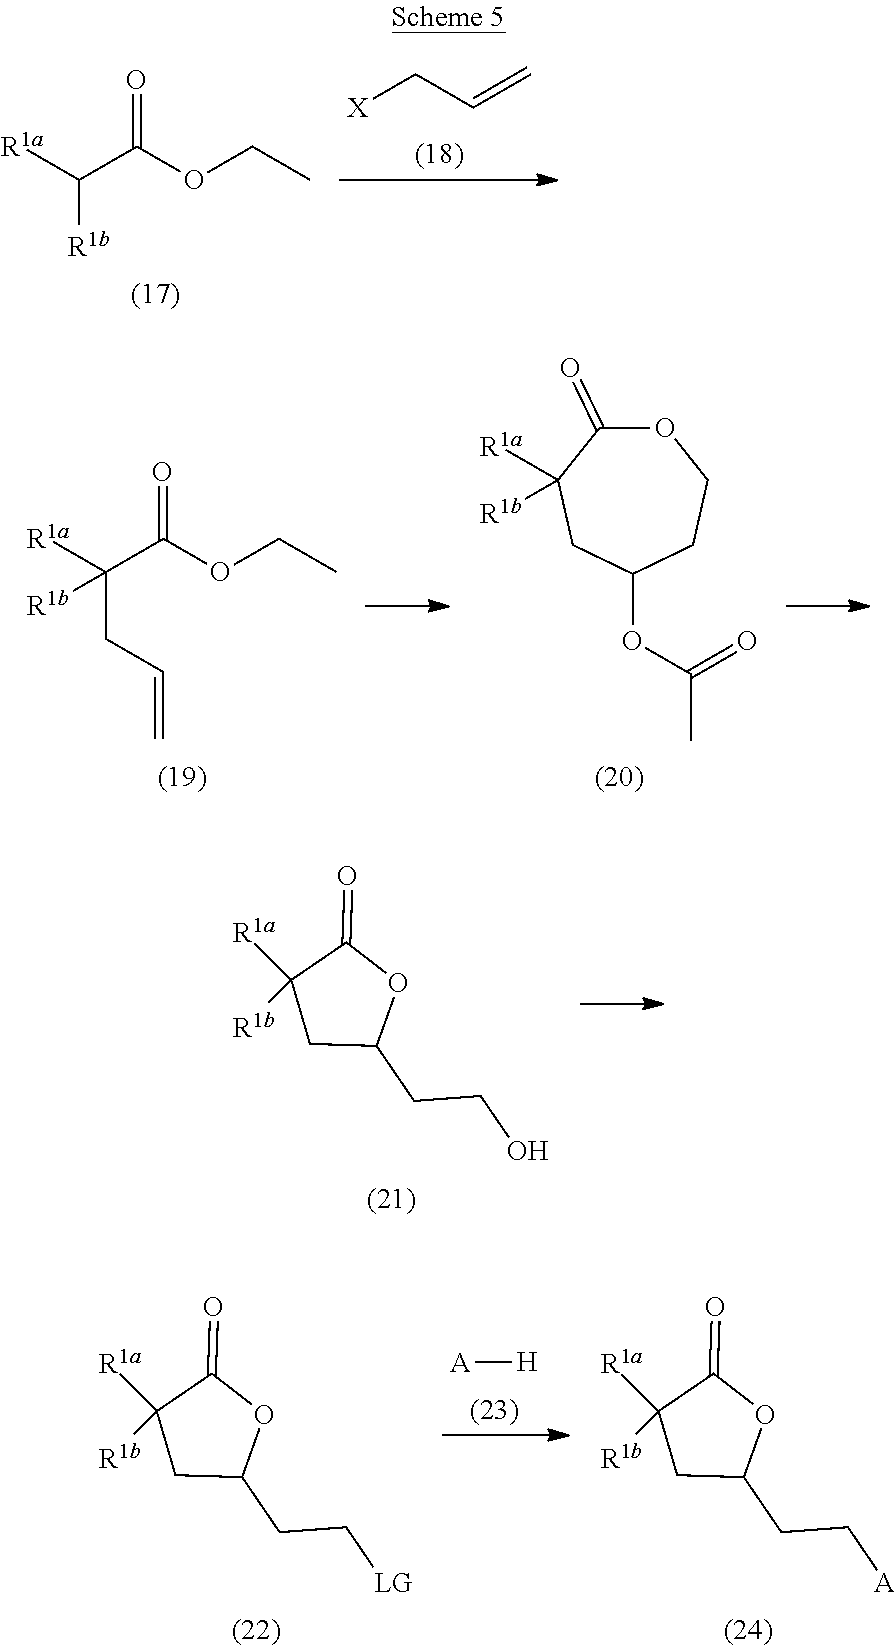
[X]CC=C.O=C(C([R1b])[R1a])OCC.O1C(=O)C([R1a])([R1b])CC(OC(=O)C)CC1.O=C(C([R1b])([R1a])CC=C)OCC.C1(CCO)OC(=O)C([R1a])([R1b])C1.[A][H].C1(CC[LG])OC(=O)C([R1a])([R1b])C1.C1(CC[A])OC(=O)C([R1a])([R1b])C1
